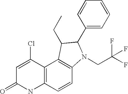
C1=C(Cl)C2=C(NC1=O)C=CC1=C2C(CC)C(C2=CC=CC=C2)N1CC(F)(F)F
